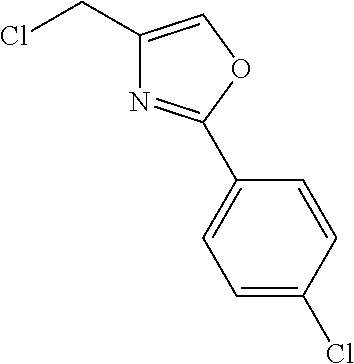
ClCC1=COC(C2=CC=C(Cl)C=C2)=N1
